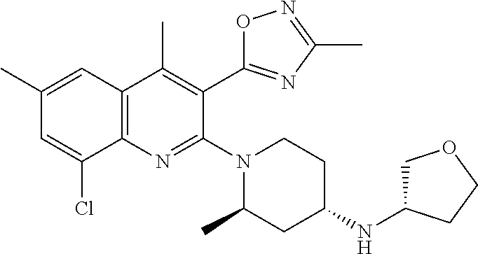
C1(C)=CC2=C(N=C(N3CCC(NC4COCC4)CC3C)C(C3=NC(C)=NO3)=C2C)C(Cl)=C1
